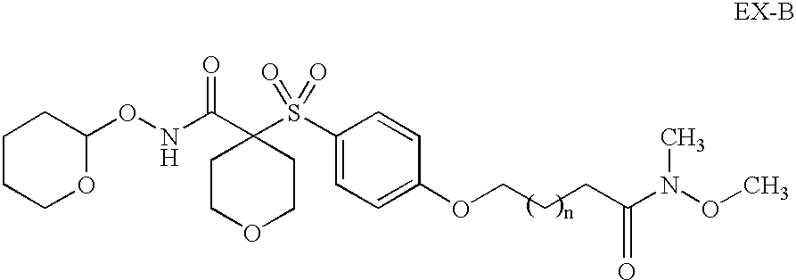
C1COCCC1(C(NOC1CCCCO1)=O)S(C1=CC=C(OCCCC(N(OC)C)=O)C=C1)(=O)=O
